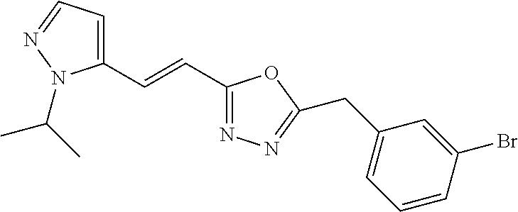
C1(C=CC2=NN=C(CC3=CC=CC(Br)=C3)O2)=CC=NN1C(C)C
